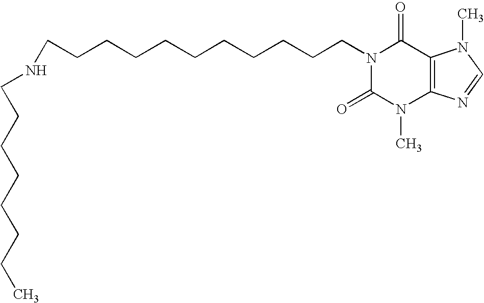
C(CCCCCCCCCCN1C(=O)N(C)C2=C(C1=O)N(C)C=N2)NCCCCCCCC
